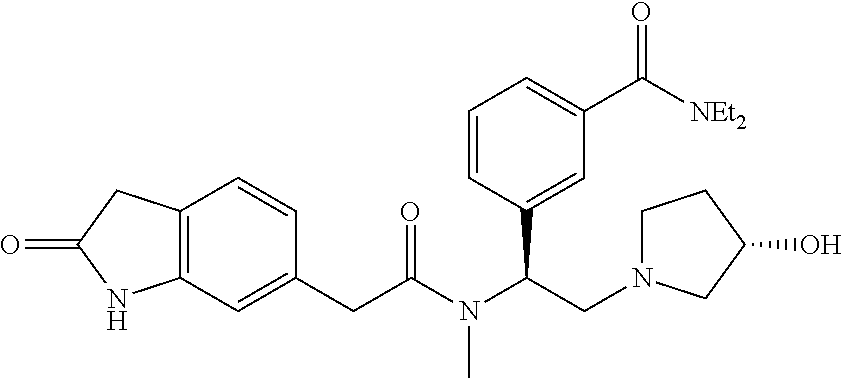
C12=C(C=C(CC(N(C(CN3CCC(O)C3)C3=CC(C([NEt2])=O)=CC=C3)C)=O)C=C1)NC(=O)C2
